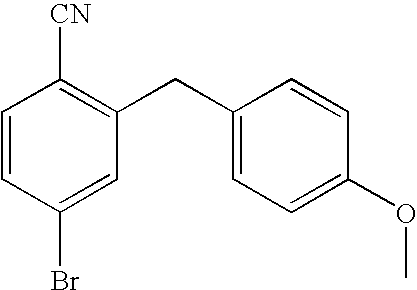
C1=CC(Br)=CC(CC2=CC=C(OC)C=C2)=C1[CN]
